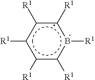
c1([R1])b([R1])c([R1])c([R1])c([R1])c1[R1]
